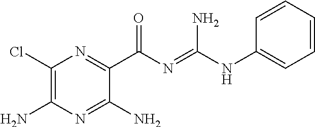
C1(Cl)=C(N)N=C(N)C(C(N=C(NC2=CC=CC=C2)N)=O)=N1
